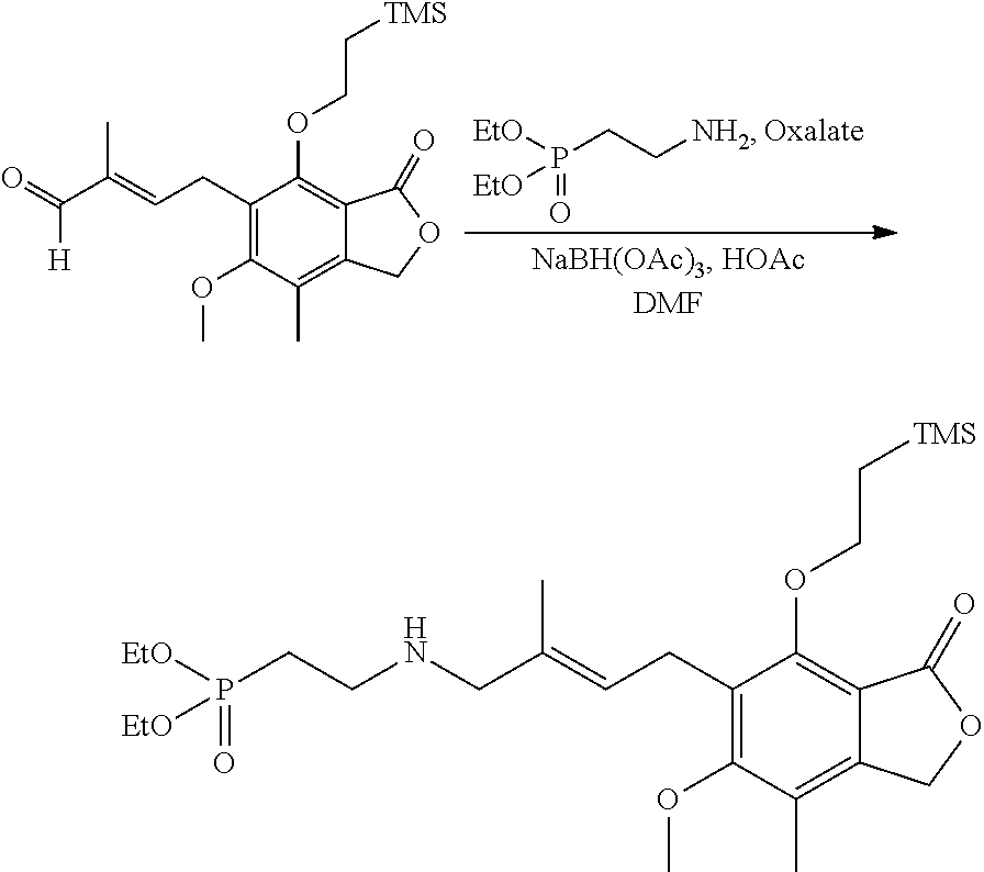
O=C(C(=CCC1=C(OC)C(C)=C2C(=C1OCC[TMS])C(=O)OC2)C)[H].[EtO]P(CC[NH2])(=O)[EtO].C(CNCC(=CCC1=C(OC)C(C)=C2C(=C1OCC[TMS])C(=O)OC2)C)P([EtO])(=O)[EtO]
